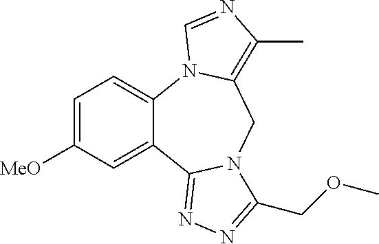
C1=C([MeO])C=C2C(=C1)N1C(=C(C)N=C1)CN1C2=NN=C1COC
